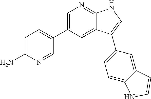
C1=C(C2=CC=C(N)N=C2)C=C2C(=N1)NC=C2C1=CC=C2C(=C1)C=CN2
